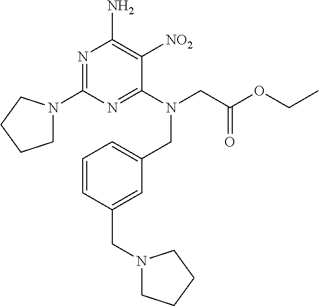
N1=C(N2CCCC2)N=C(N(CC(OCC)=O)CC2=CC=CC(CN3CCCC3)=C2)C([NO2])=C1N
